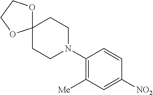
C1(N2CCC3(CC2)OCCO3)=C([Me])C=C([NO2])C=C1
